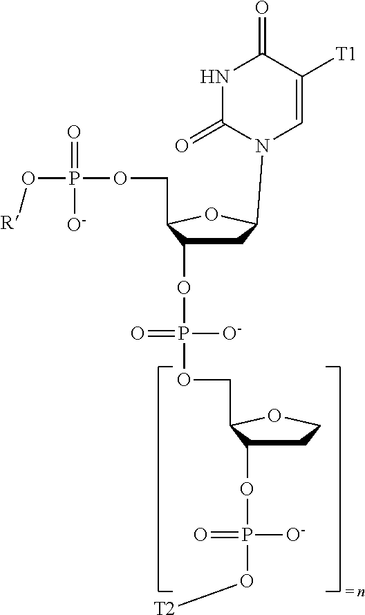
C1C(OP([O-])(=O)OCC2C(OP(O[T2])([O-])=O)CCO2)C(COP(O[R])(=O)[O-])OC1N1C=C([T1])C(=O)NC1=O
